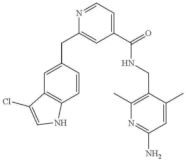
C1(CC2=CC(C(=O)NCC3=C(C)N=C(N)C=C3C)=CC=N2)=CC2=C(C=C1)NC=C2Cl
